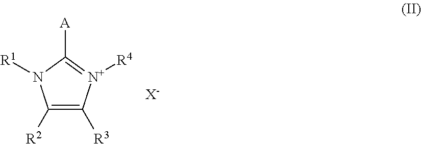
C1([R2])=C([R3])[N+]([R4])=C([A])N1[R1].[X-]
